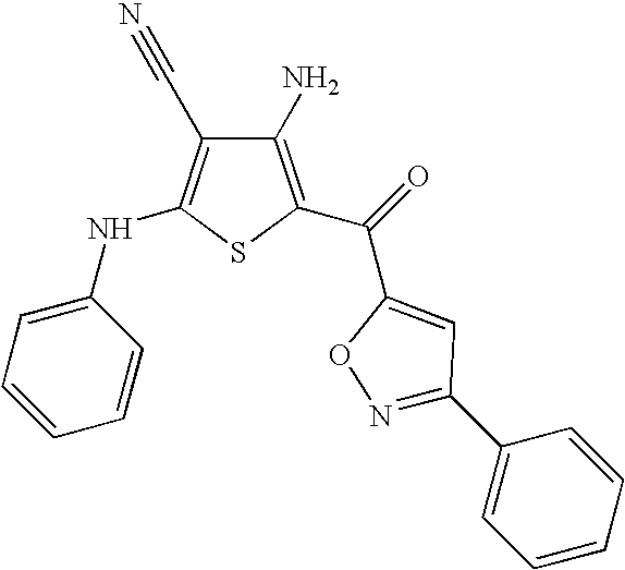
C1(N)=C(C(C2=CC(C3=CC=CC=C3)=NO2)=O)SC(NC2=CC=CC=C2)=C1C#N
